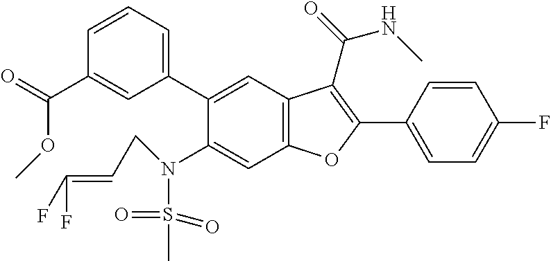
C1=CC=C(C2=CC3=C(C=C2N(S(C)(=O)=O)CC=C(F)F)OC(C2=CC=C(F)C=C2)=C3C(NC)=O)C=C1C(=O)OC
